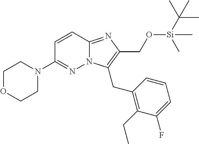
C1OCCN(C2=NN3C(=NC(CO[Si](C(C)(C)C)(C)C)=C3CC3=C(CC)C(F)=CC=C3)C=C2)C1
